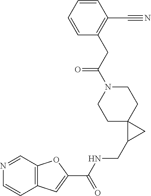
C12=C(C=NC=C1)OC(C(NCC1CC13CCN(C(=O)CC1=C(C#N)C=CC=C1)CC3)=O)=C2
